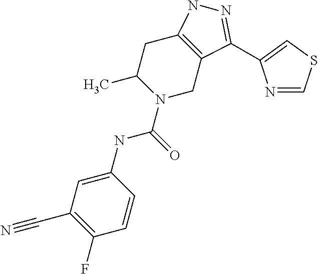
C1C2=C(CN(C(NC3=CC(C#N)=C(F)C=C3)=O)C1C)C(C1=CSC=N1)=NN2
